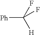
[Ph]C(F)([H])F
